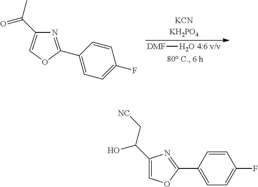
[DMF]O.N1=C(C2=CC=C(F)C=C2)OC=C1C(=O)C.C1=C(C2=NC(C(O)C[NC])=CO2)C=CC(F)=C1
